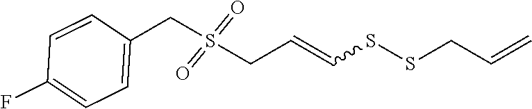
S(CC=CSSCC=C)(CC1=CC=C(F)C=C1)(=O)=O
